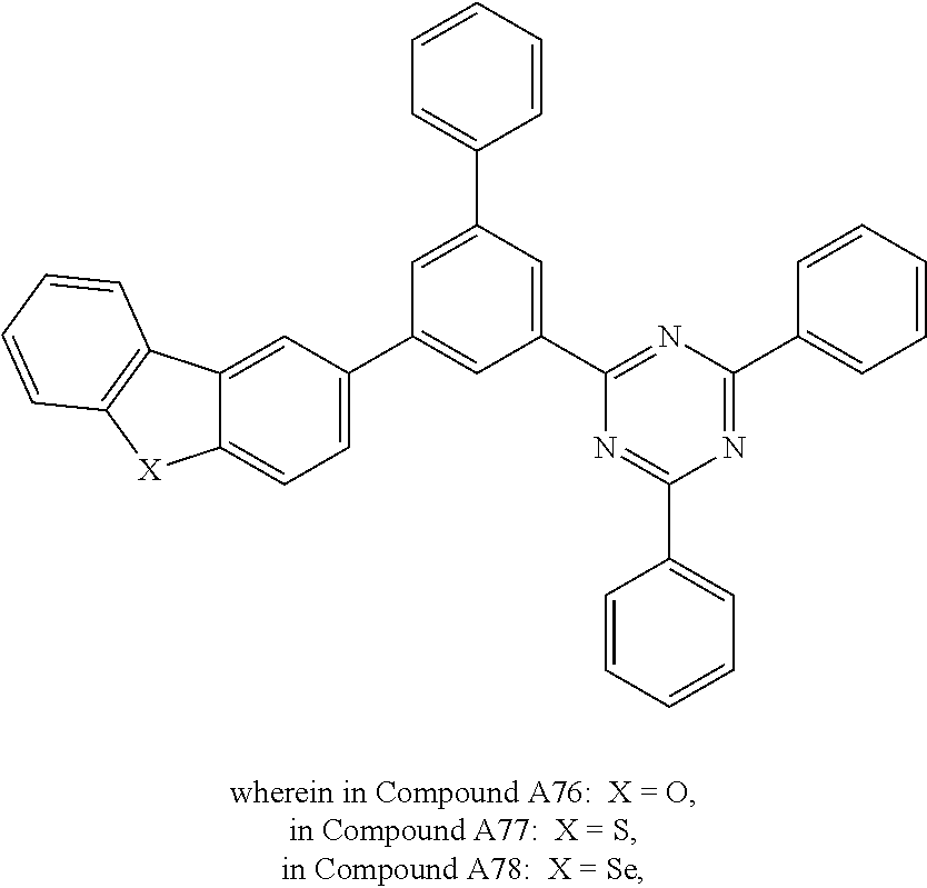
C12=CC(C3=CC(C4=NC(C5=CC=CC=C5)=NC(C5=CC=CC=C5)=N4)=CC(C4=CC=CC=C4)=C3)=CC=C1[X]C1=C2C=CC=C1
